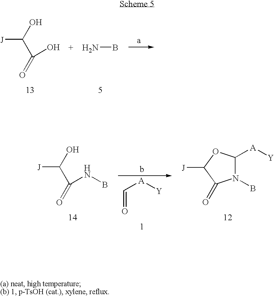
OC(C(=O)O)[J].NB.OC(C(=O)NB)[J].C(=O)[A][Y].N1(B)C([A][Y])OC([J])C1=O
